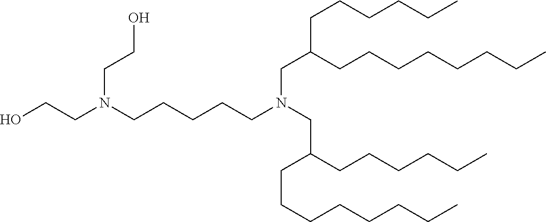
C(C(CCCCCCCC)CCCCCC)N(CCCCCN(CCO)CCO)CC(CCCCCC)CCCCCCCC
